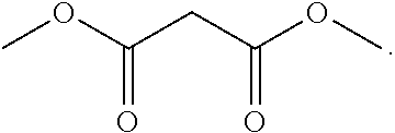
COC(CC(OC)=O)=O
